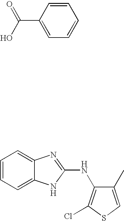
C1=CC=C2C(=C1)N=C(NC1=C(Cl)SC=C1C)N2.C1=CC(C(=O)O)=CC=C1
